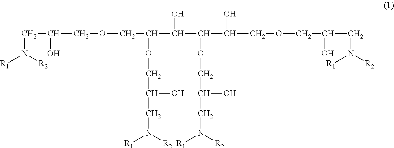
C(N([R2])[R1])C(O)COCC(C(O)C(C(O)COCC(O)CN([R2])[R1])OCC(O)CN([R1])[R2])OCC(O)CN([R1])[R2]
